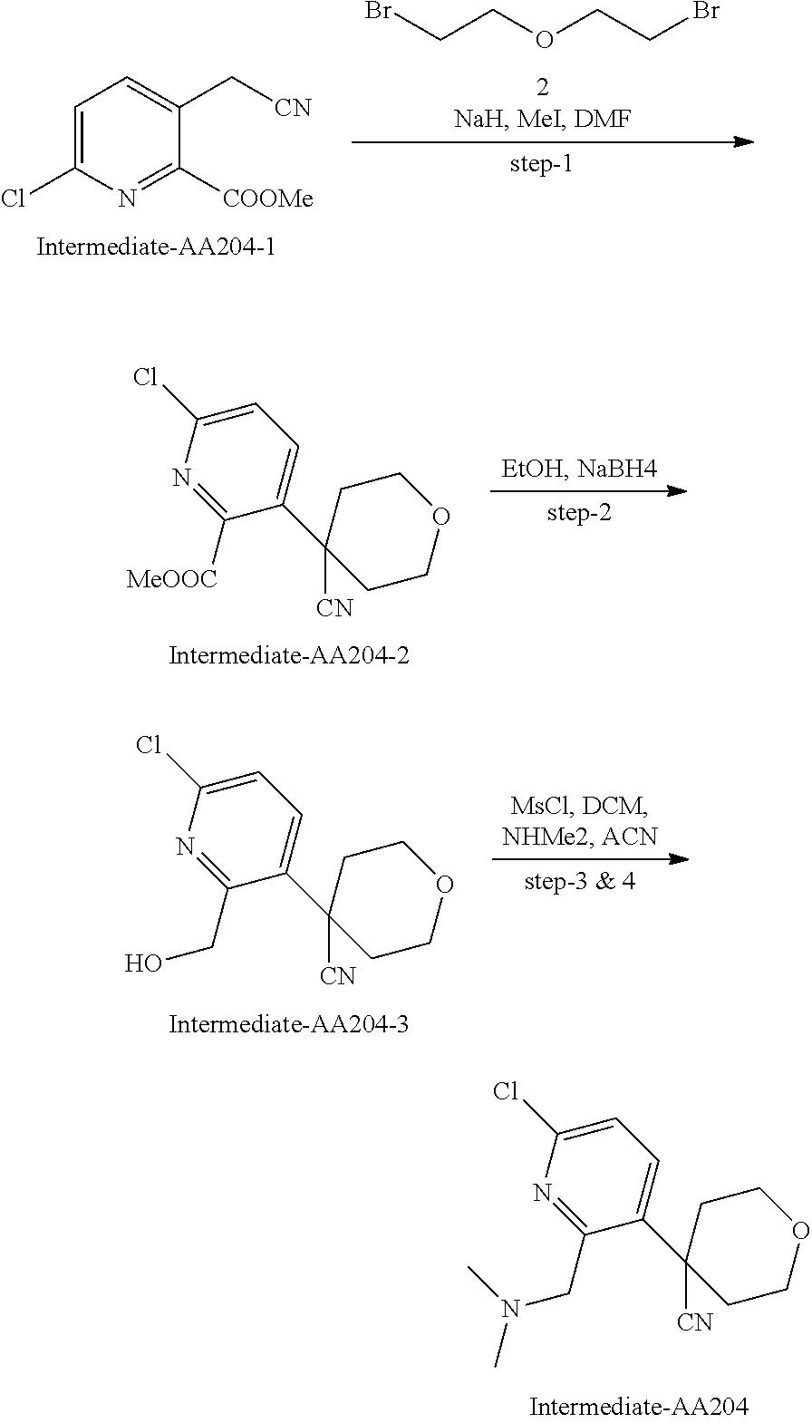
C1=C(Cl)N=C(CN(C)C)C(C2([CN])CCOCC2)=C1.C1=C(Cl)N=C([COOMe])C(C[CN])=C1.BrCCOCCBr.C1=C(Cl)N=C([MeOOC])C(C2([CN])CCOCC2)=C1.C1=C(Cl)N=C(CO)C(C2([CN])CCOCC2)=C1
